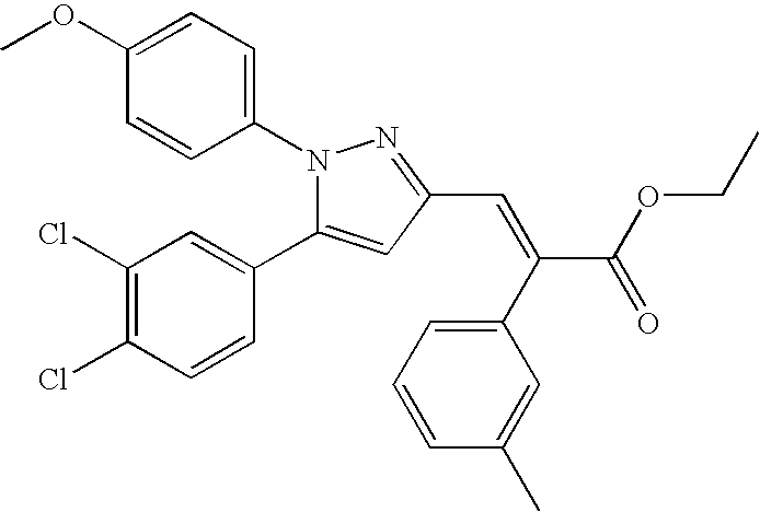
C1(OC)=CC=C(N2C(C3=CC(Cl)=C(Cl)C=C3)=CC(C=C(C(OCC)=O)C3=CC=CC(C)=C3)=N2)C=C1
